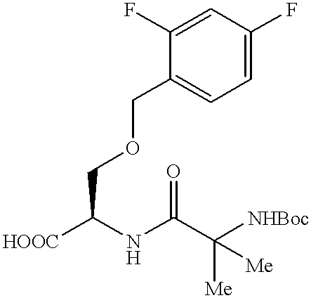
C1(F)=CC(F)=CC=C1COCC(NC(C([NHBoc])([Me])[Me])=O)[HOOC]
